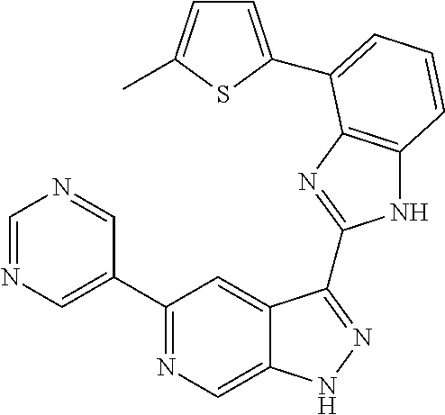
C1=NC=C(C2=NC=C3C(=C2)C(C2=NC4=C(N2)C=CC=C4C2=CC=C(C)S2)=NN3)C=N1
